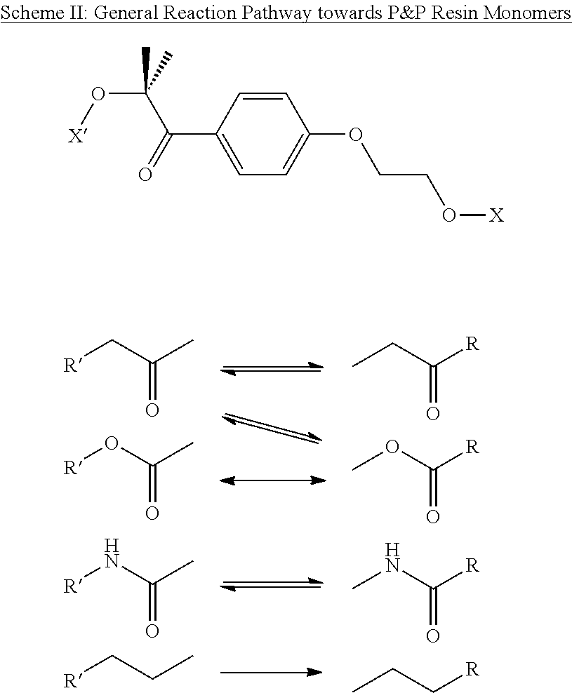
[R]CC(C)=O.[R]OC(C)=O.[R]NC(C)=O.[R]CCC.CCC([R])=O.COC([R])=O.CNC([R])=O.CCC[R].C1=CC(C(=O)C(O[X])(C)C)=CC=C1OCCO[X]
